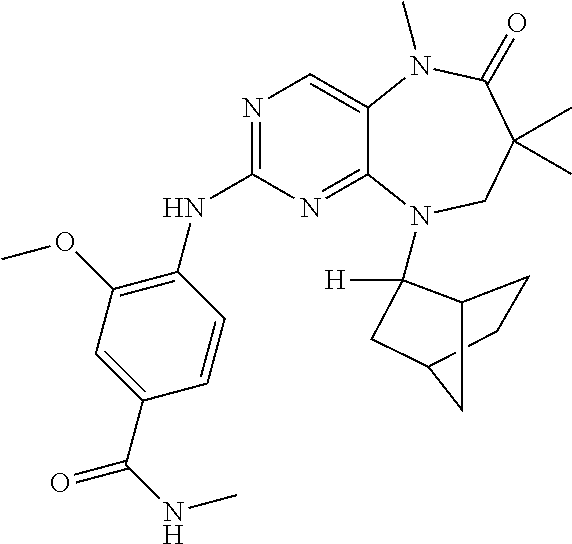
N1=C(NC2=C(OC)C=C(C(NC)=O)C=C2)N=C2C(=C1)N(C)C(=O)C(C)(C)CN2C1([H])C2CCC(C2)C1
